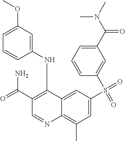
C1=C(S(=O)(C2=CC(C(N(C)C)=O)=CC=C2)=O)C=C2C(=C1C)N=CC(C(=O)N)=C2NC1=CC(OC)=CC=C1
